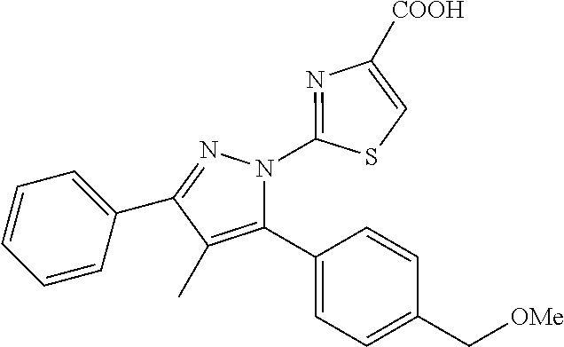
C1=CC=C(C2=NN(C3=NC([COOH])=CS3)C(C3=CC=C(C[OMe])C=C3)=C2C)C=C1
